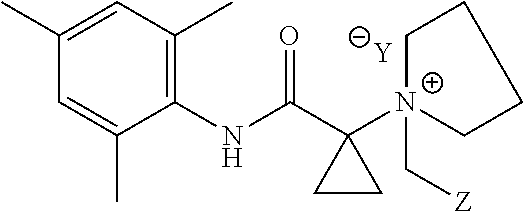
[Y].C1=C(C)C(NC(C2([N+]3(C[Z])CCCC3)CC2)=O)=C(C)C=C1C
